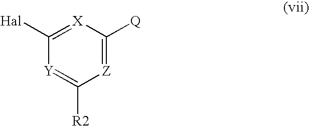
[Z]1=C([Q])[X]=C([Hal])[Y]=C1[R2]
